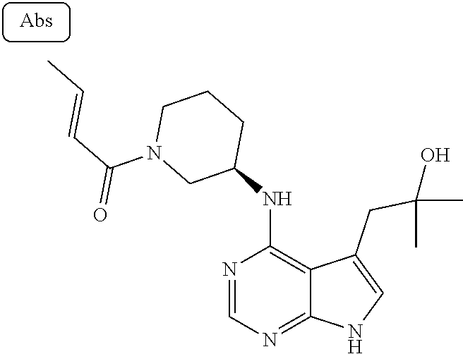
N1=CN=C2C(=C1NC1CCCN(C(C=CC)=O)C1)C(CC(C)(C)O)=CN2
